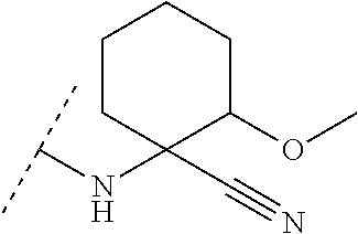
C(NC1(C#N)C(OC)CCCC1)(C)C
